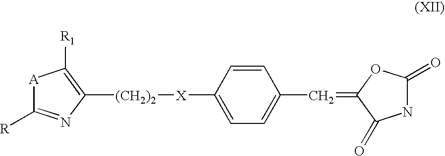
C1([(CH2)2][X]C2=CC=C(C=C3C(=O)NC(=O)O3)C=C2)=C([R1])[A]C([R])=N1
